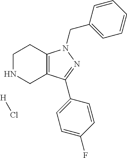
C1NCC2=C(C1)N(CC1=CC=CC=C1)N=C2C1=CC=C(F)C=C1.[H]Cl
